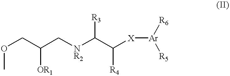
O(CC(C[NR2]C(C([X][Ar]([R6])[R5])[R4])[R3])[OR1])C
